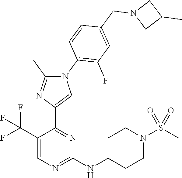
C1(C(F)(F)F)=CN=C(NC2CCN(S(C)(=O)=O)CC2)N=C1C1=CN(C2=C(F)C=C(CN3CC(C)C3)C=C2)C(C)=N1
